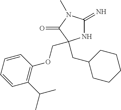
N1C(=N)N(C)C(=O)C1(CC1CCCCC1)COC1=C(C(C)C)C=CC=C1
